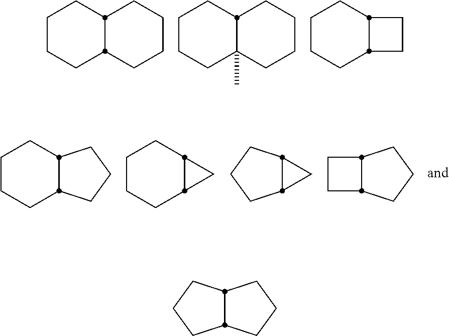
C1CCCC2CCCCC12.C1CCCC2CCCCC12C.C1CCCC2C1CC2.C1CCCC2C1CCC2.C1CCCC2C1C2.C12C(C1)CCC2.C1CC2CCCC12.C12C(CCC1)CCC2
